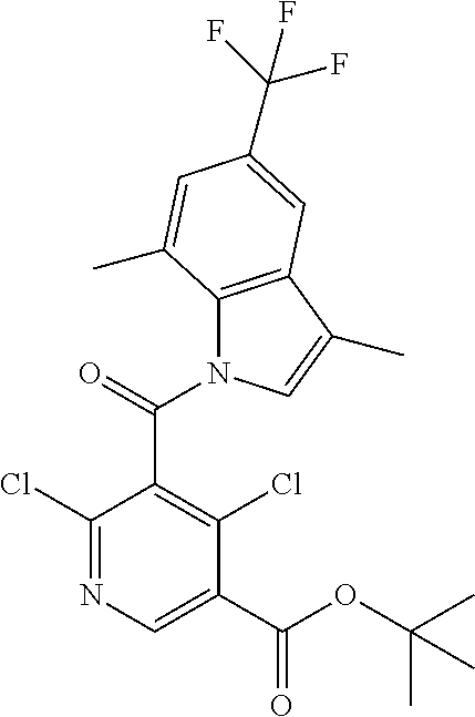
C1(Cl)=NC=C(C(OC(C)(C)C)=O)C(Cl)=C1C(N1C2=C(C(C)=C1)C=C(C(F)(F)F)C=C2C)=O
